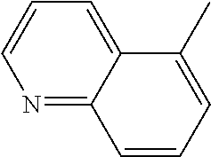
N1=C2C(=CC=C1)C(C)=CC=C2
